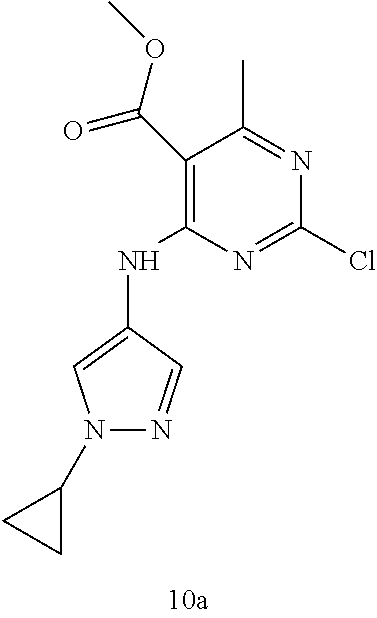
N1(C2CC2)N=CC(NC2=C(C(OC)=O)C(C)=NC(Cl)=N2)=C1
